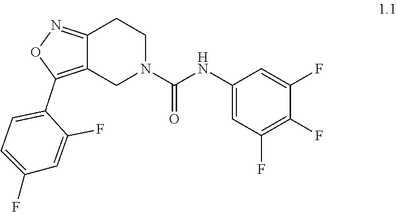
C1(NC(N2CC3=C(C4=CC=C(F)C=C4F)ON=C3CC2)=O)=CC(F)=C(F)C(F)=C1
